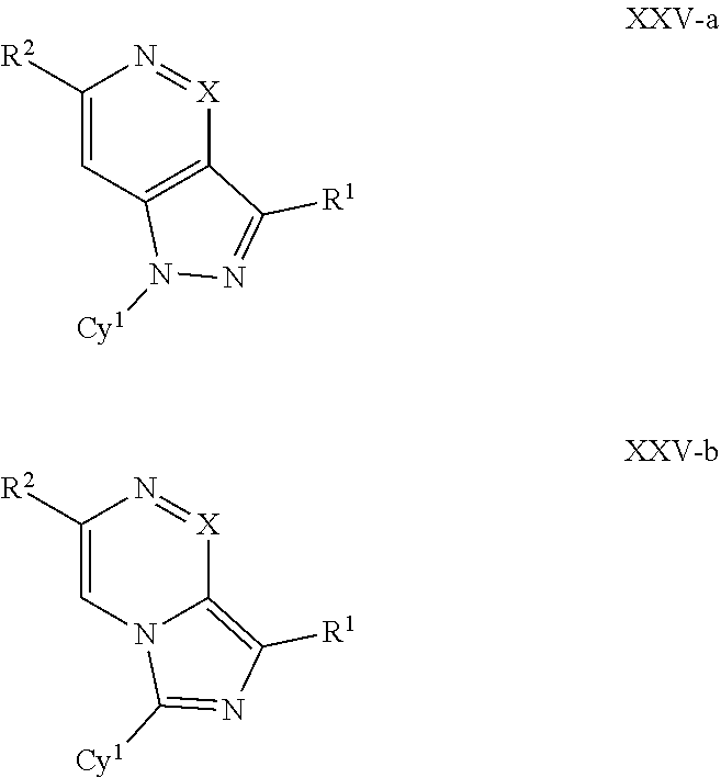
C1([R2])=CC2=C([X]=N1)C([R1])=NN2[Cy1].C1([R2])=CN2C(=C([R1])N=C2[Cy1])[X]=N1
